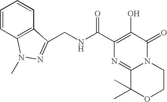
N12C(=O)C(O)=C(C(NCC3=NN(C)C4=C3C=CC=C4)=O)N=C1C(C)(C)OCC2
